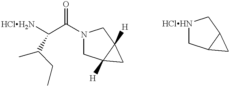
[HClH2N]C(C(N1CC2([H])C([H])(C1)C2)=O)C(C)CC.[HClHN]1CC2C(C1)C2
